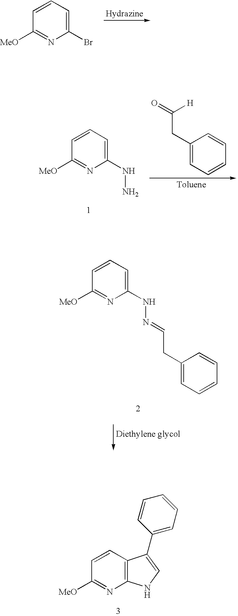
C1(Br)=CC=CC([MeO])=N1.C1(CC(=O)[H])=CC=CC=C1.C1(NN)=CC=CC([MeO])=N1.C1(NN=CCC2=CC=CC=C2)=CC=CC([MeO])=N1.C12=C(C=CC([MeO])=N1)C(C1=CC=CC=C1)=CN2
